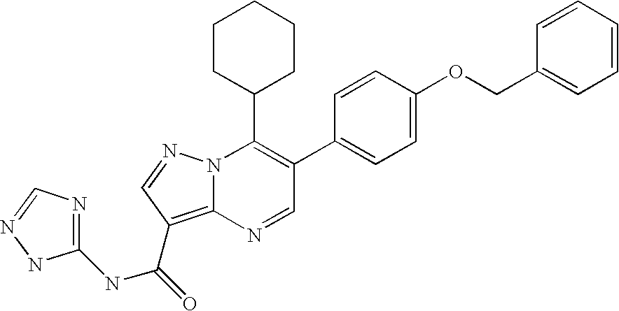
N1=CC(C2=CC=C(OCC3=CC=CC=C3)C=C2)=C(C2CCCCC2)N2C1=C(C(NC1=NC=NN1)=O)C=N2
